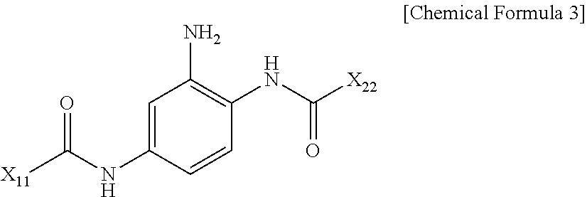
C1=C(NC([X11])=O)C=CC(NC([X22])=O)=C1N
